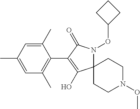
C12(N(OC3CCC3)C(=O)C(C3=C(C)C=C(C)C=C3C)=C1O)CCN(OC)CC2
